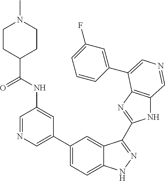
C1(C2=CN=CC(NC(=O)C3CCN(C)CC3)=C2)=CC=C2C(=C1)C(C1=NC3=C(N1)C=NC=C3C1=CC(F)=CC=C1)=NN2
